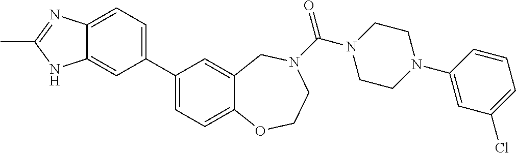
C1(C2=CC=C3C(=C2)NC(C)=N3)=CC=C2C(=C1)CN(C(N1CCN(C3=CC(Cl)=CC=C3)CC1)=O)CCO2
